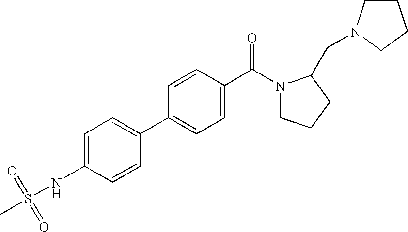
C1(NS(C)(=O)=O)=CC=C(C2=CC=C(C(=O)N3CCCC3CN3CCCC3)C=C2)C=C1
